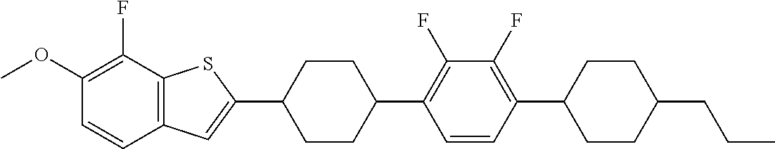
COC1=C(F)C2=C(C=C1)C=C(C1CCC(C3=C(F)C(F)=C(C4CCC(CCC)CC4)C=C3)CC1)S2
